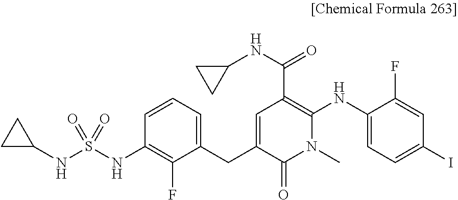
C1(NS(NC2=C(F)C(CC3=CC(C(=O)NC4CC4)=C(NC4=CC=C(I)C=C4F)N(C)C3=O)=CC=C2)(=O)=O)CC1
